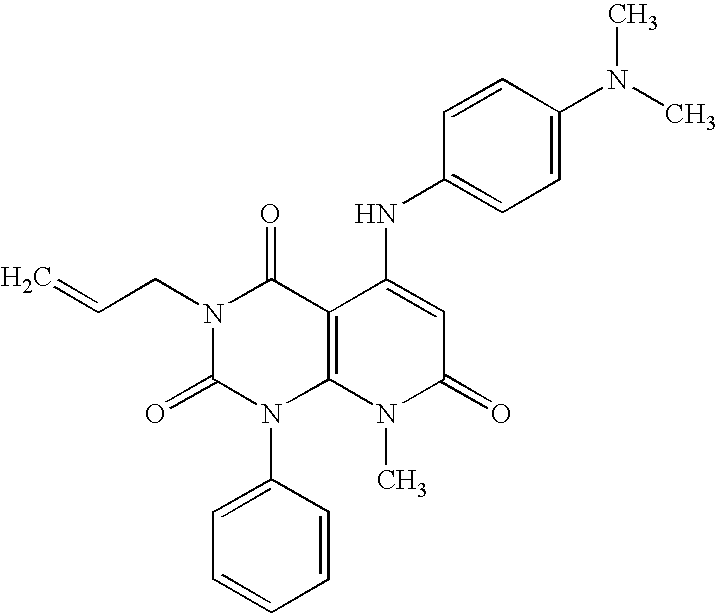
N1(CC=C)C(=O)N(C2=CC=CC=C2)C2=C(C1=O)C(NC1=CC=C(N(C)C)C=C1)=CC(=O)N2C
